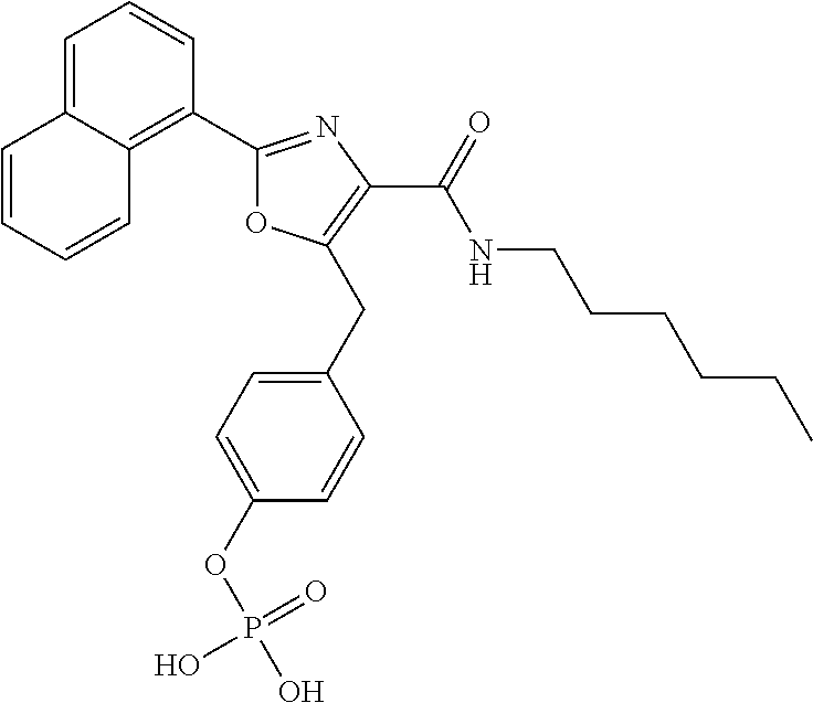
C1=CC=CC2=C(C3=NC(C(NCCCCCC)=O)=C(CC4=CC=C(OP(=O)(O)O)C=C4)O3)C=CC=C12
